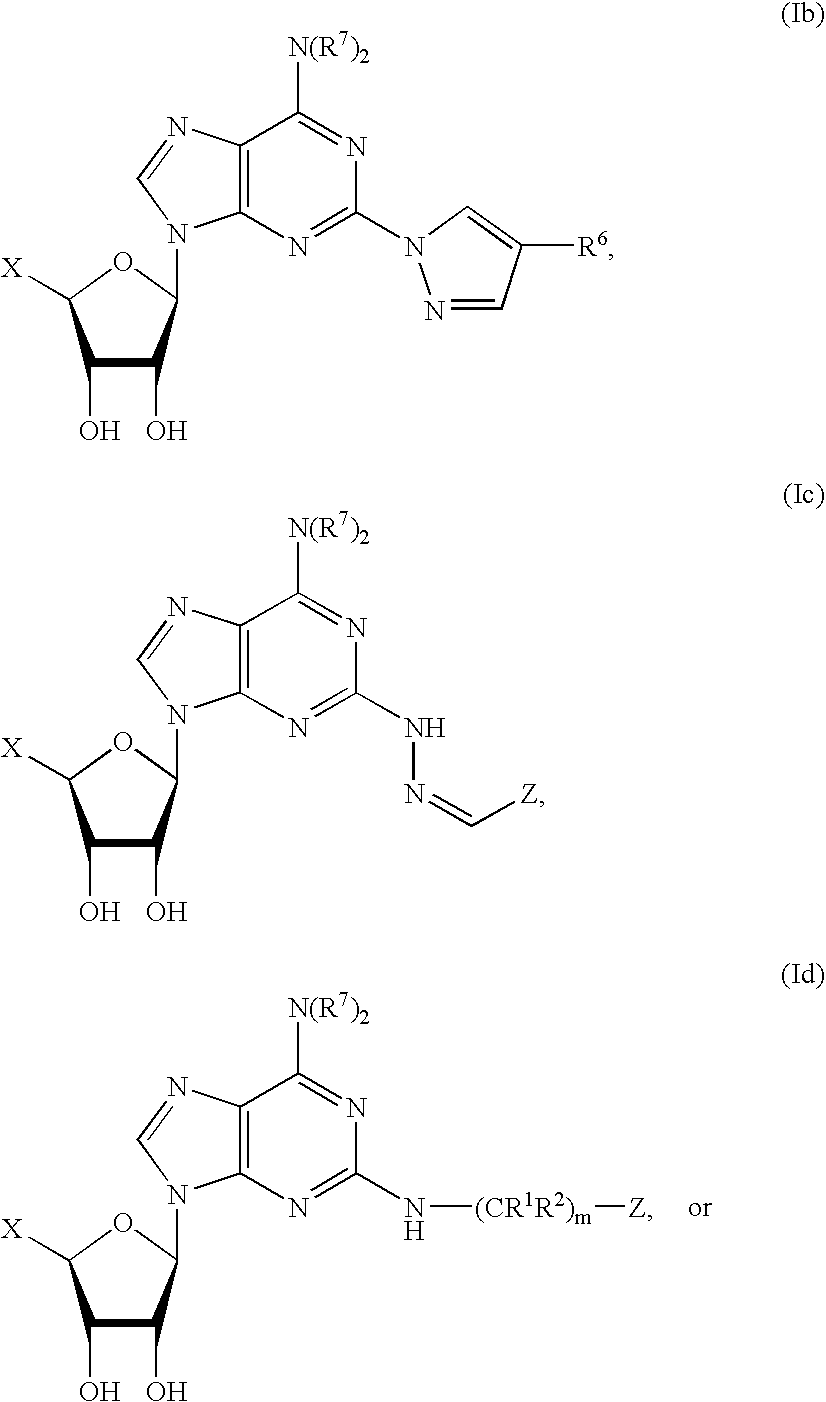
C1(O)C(O)C(N2C3=C(N=C2)C([N(R7)2])=NC(N[(CR1R2)m][Z])=N3)OC1[X].C1(O)C(O)C(N2C3=C(N=C2)C([N(R7)2])=NC(N2N=CC([R6])=C2)=N3)OC1[X].C1(O)C(O)C(N2C3=C(N=C2)C([N(R7)2])=NC(NN=C[Z])=N3)OC1[X]
